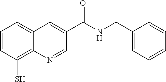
C1=CC(S)=C2C(=C1)C=C(C(NCC1=CC=CC=C1)=O)C=N2
